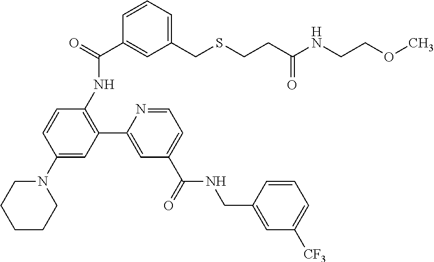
C1CCN(C2=CC(C3=CC(C(=O)NCC4=CC([CF3])=CC=C4)=CC=N3)=C(NC(C3=CC(CSCCC(NCCOC)=O)=CC=C3)=O)C=C2)CC1
